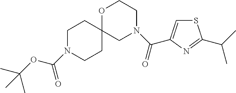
C1N(C(OC(C)(C)C)=O)CCC2(C1)CN(C(=O)C1=CSC(C(C)C)=N1)CCO2
